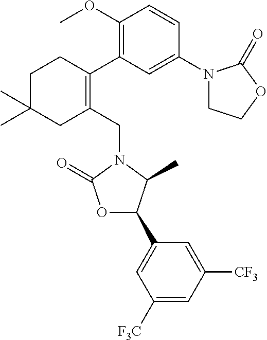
C1(CN2C(=O)OC(C3=CC([F3C])=CC([CF3])=C3)C2C)=C(C2=C(OC)C=CC(N3CCOC3=O)=C2)CCC(C)(C)C1
